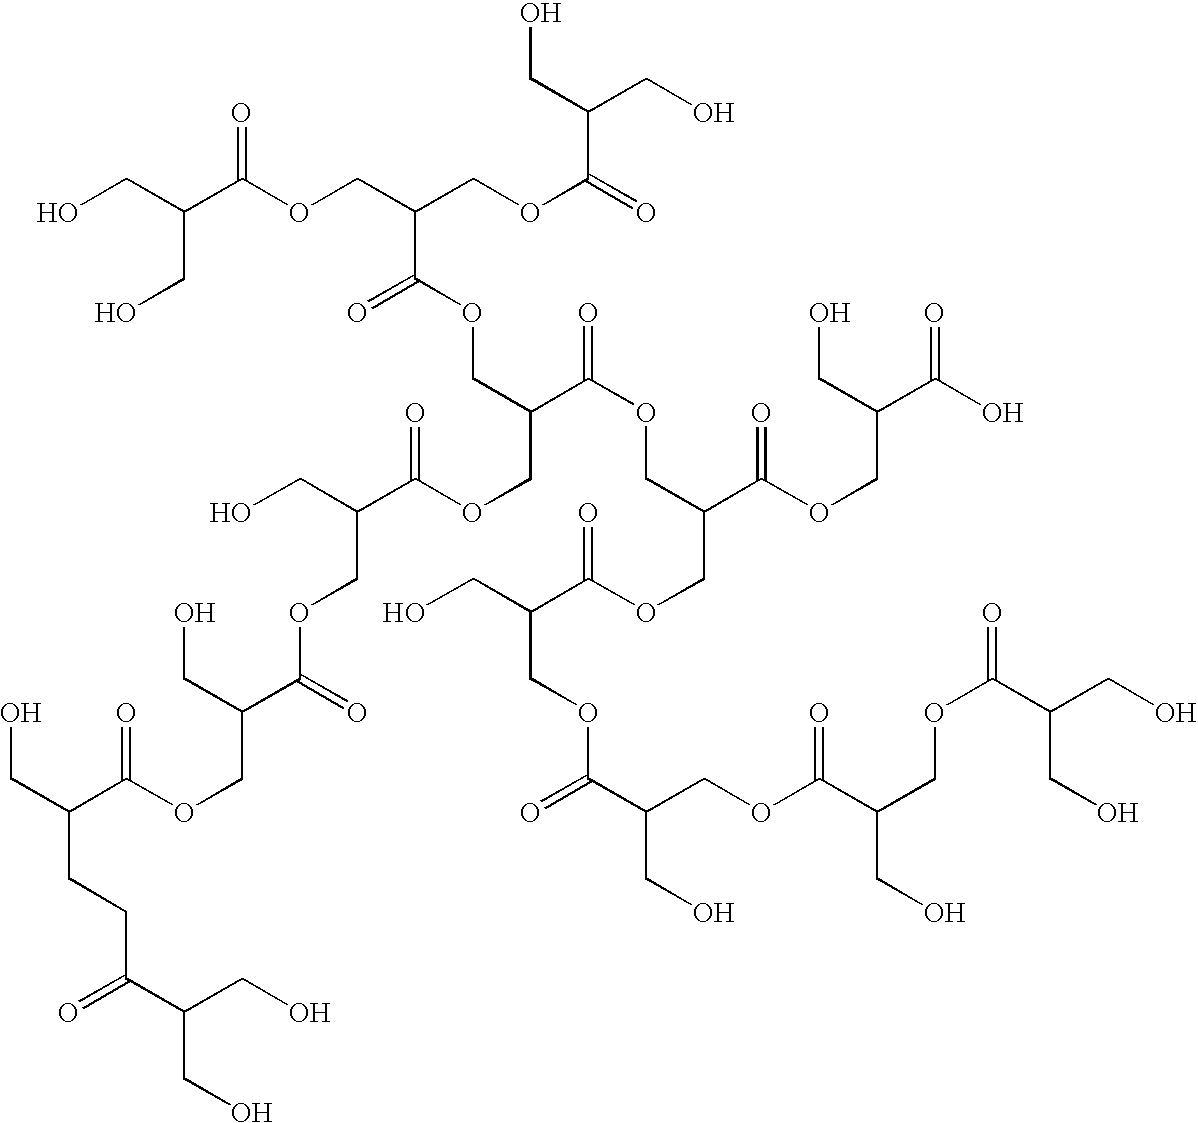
OCC(C(OCC(COC(=O)C(CO)CO)C(OCC(COC(C(CO)COC(C(CO)COC(C(CO)CCC(C(CO)CO)=O)=O)=O)=O)C(=O)OCC(COC(C(COC(C(CO)COC(=O)C(COC(=O)C(CO)CO)CO)=O)CO)=O)C(=O)OCC(C(O)=O)CO)=O)=O)CO
